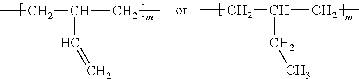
CCC(CC)C=C.CCC(CC)CC
